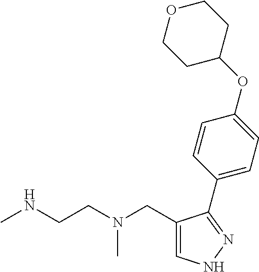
C1=C(CN(CCNC)C)C(C2=CC=C(OC3CCOCC3)C=C2)=NN1
